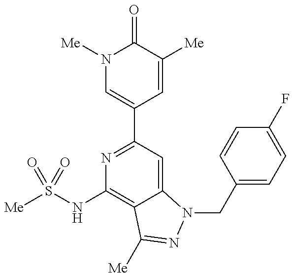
N1([Me])C=C(C2=NC(NS([Me])(=O)=O)=C3C(=C2)N(CC2=CC=C(F)C=C2)N=C3[Me])C=C([Me])C1=O
